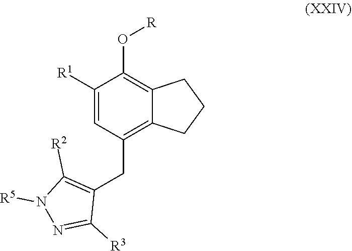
[R5]N1C([R2])=C(CC2=C3C(=C(O[R])C([R1])=C2)CCC3)C([R3])=N1
